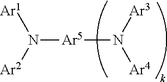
[Ar1]N([Ar2])[Ar5]N([Ar3])[Ar4]
